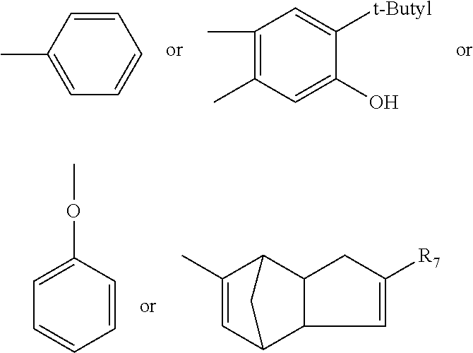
C1=CC(C)=CC=C1.C1(C)=C(C)C=C(O)C([t-Butyl])=C1.C1=CC=CC=C1OC.C1(C)=CC2C3C(C1C2)CC([R7])=C3
